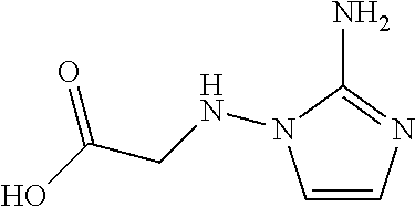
N(CC(O)=O)N1C=CN=C1N
